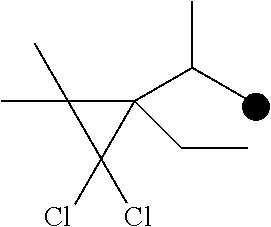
C1(C(C)C)(CC)C(C)(C)C1(Cl)Cl
